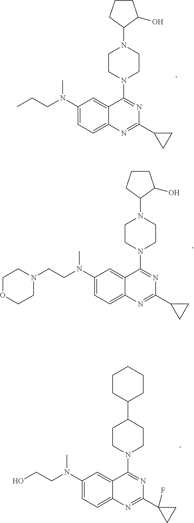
C1(N(CCC)C)=CC=C2C(=C1)C(N1CCN(C3C(O)CCC3)CC1)=NC(C1CC1)=N2.C1(N(CCN2CCOCC2)C)=CC=C2C(=C1)C(N1CCN(C3C(O)CCC3)CC1)=NC(C1CC1)=N2.C1(N(CCO)C)=CC=C2C(=C1)C(N1CCC(C3CCCCC3)CC1)=NC(C1(F)CC1)=N2
